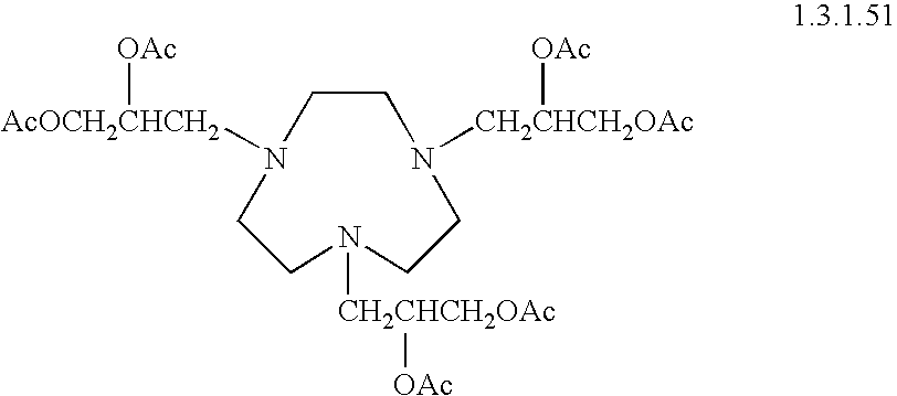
C1CN([CH2CHCH2OAc][OAc])CCN([CH2CHCH2OAc][OAc])CCN1[AcOCH2CHCH2][OAc]
